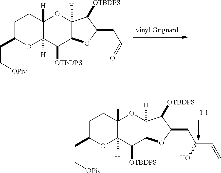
C(CC1OC2([H])C([H])(CC1)OC1([H])C(C2[OTBDPS])OC(CC=O)C1[OTBDPS])[OPiv].[vinyl Grignard].C(CC1OC2([H])C([H])(CC1)OC1([H])C(C2[OTBDPS])OC(CC(O)C=C)C1[OTBDPS])[OPiv]
